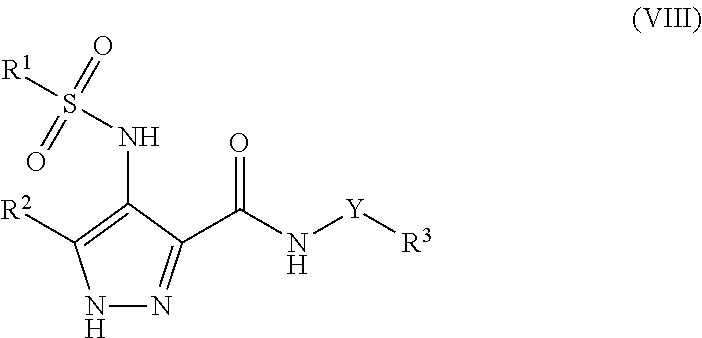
N1N=C(C(=O)N[Y][R3])C(NS([R1])(=O)=O)=C1[R2]
